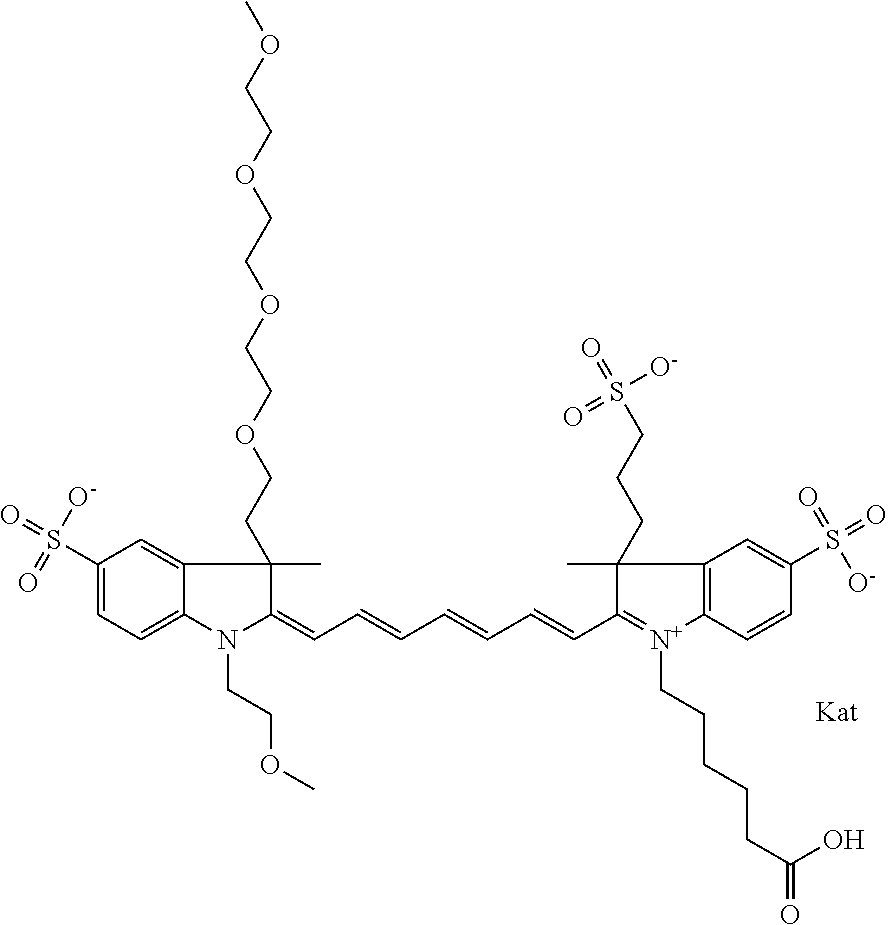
N1(CCOC)C(=CC=CC=CC=CC2=[N+](CCCCCC(=O)O)C3=C(C2(C)CCCS(=O)(=O)[O-])C=C(S(=O)(=O)[O-])C=C3)C(C)(CCOCCOCCOCCOC)C2=CC(S(=O)(=O)[O-])=CC=C12
